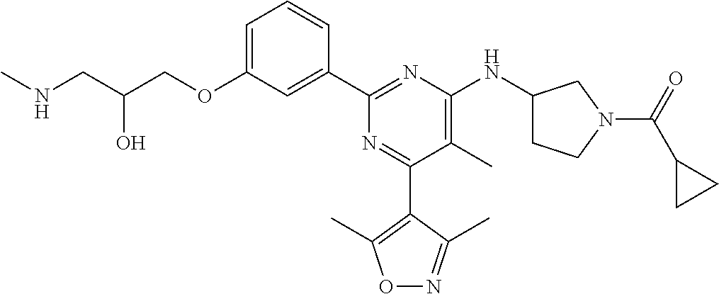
C1=C(OCC(CNC)O)C=C(C2=NC(NC3CCN(C(=O)C4CC4)C3)=C(C)C(C3=C(C)ON=C3C)=N2)C=C1
